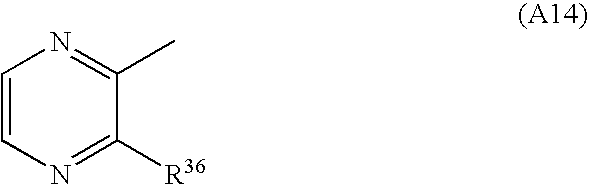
C1=CN=C([R36])C(C)=N1
